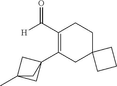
C1(C23CC(C)(C2)C3)=C(C(=O)[H])CCC2(C1)CCC2
